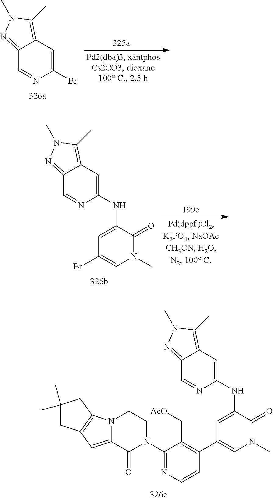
C1=C(NC2=CC3=C(C)N(C)N=C3C=N2)C(=O)N(C)C=C1Br.C1=C(NC2=CC3=C(C)N(C)N=C3C=N2)C(=O)N(C)C=C1C1=C(C[AcO])C(N2CCN3C(=CC4=C3CC(C)(C)C4)C2=O)=NC=C1.BrC1=CC2=C(C)N(C)N=C2C=N1
